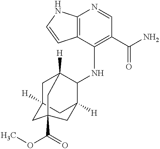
C12=C(C(NC3C4([H])CC5([H])CC3([H])CC(C(=O)OC)(C5)C4)=C(C(N)=O)C=N1)C=CN2
